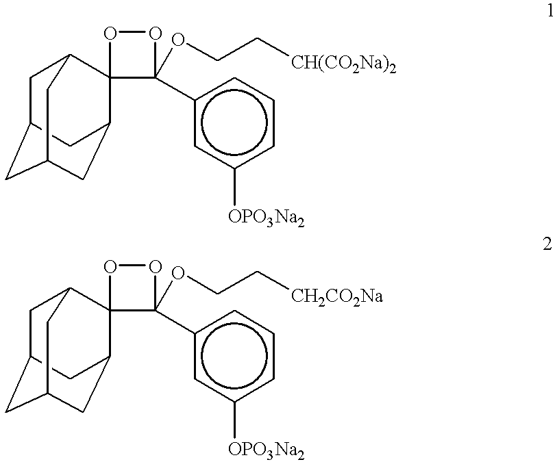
C1C2CC3CC(C2)C2(C1C3)OOC2(OCC[CH(CO2Na)2])c1cccc([OPO3Na2])c1.C1C2CC3CC(C2)C2(C1C3)OOC2(OCC[CH2CO2Na])c1cccc([OPO3Na2])c1
